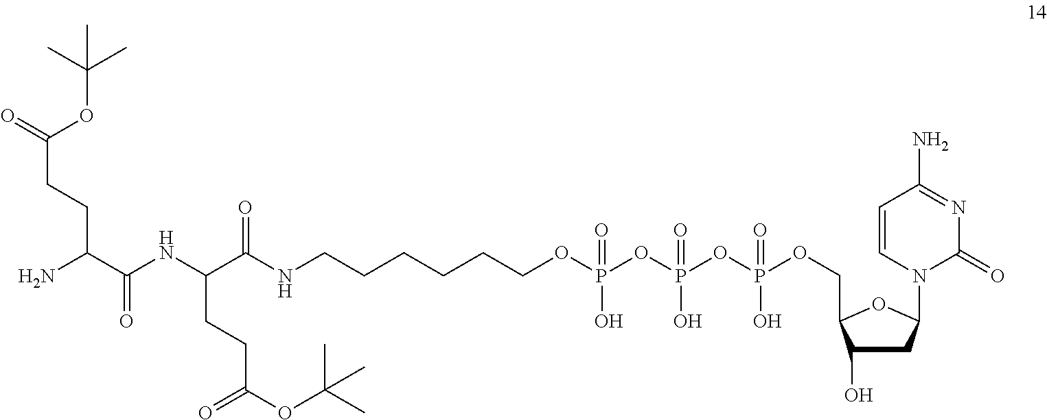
C(CCCCOP(O)(=O)OP(O)(=O)OP(OCC1OC(N2C(=O)N=C(N)C=C2)CC1O)(O)=O)CNC(C(NC(C(N)CCC(=O)OC(C)(C)C)=O)CCC(OC(C)(C)C)=O)=O
